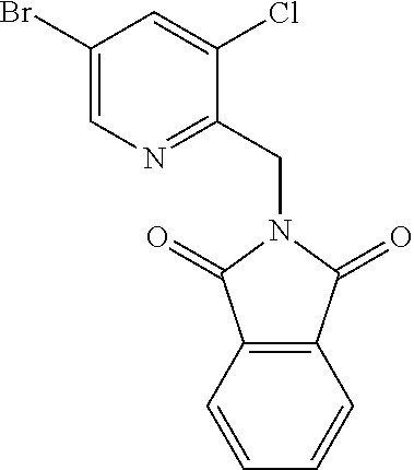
C1(Br)=CN=C(CN2C(=O)C3=C(C=CC=C3)C2=O)C(Cl)=C1
